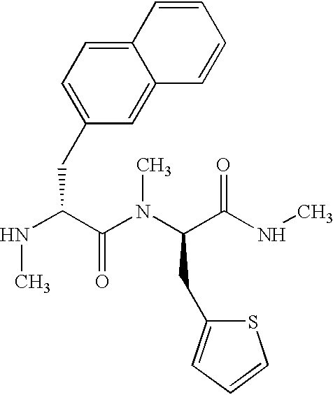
N(C(C(N(C(C(NC)=O)CC1=CC=CS1)C)=O)CC1=CC=C2C(=C1)C=CC=C2)C
